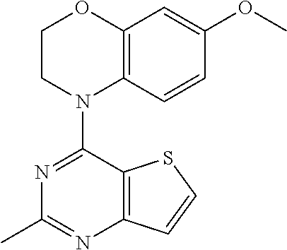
C12=C(SC=C1)C(N1C3=C(C=C(OC)C=C3)OCC1)=NC(C)=N2
